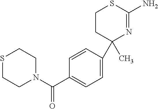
S1CCN(C(C2=CC=C(C3(C)N=C(N)SCC3)C=C2)=O)CC1
